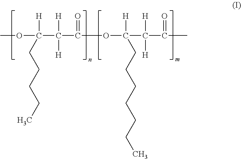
COC(C(C(=O)OC(C(C(=O)C)([H])[H])([H])CCCCCCC)([H])[H])([H])CCCCC
